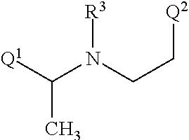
[Q1]C(N(CC[Q2])[R3])C
